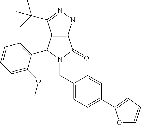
C12=C(C(C(C)(C)C)=NN1)C(C1=CC=CC=C1OC)N(CC1=CC=C(C3=CC=CO3)C=C1)C2=O
